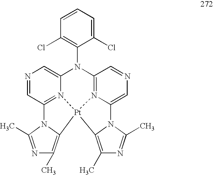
N1=CC2=N3C(=C1)N(C1=C(Cl)C=CC=C1Cl)C1=N4C(=CN=C1)N1C(=C(C)N=C1C)[Pt]34C1=C(C)N=C(C)N21
